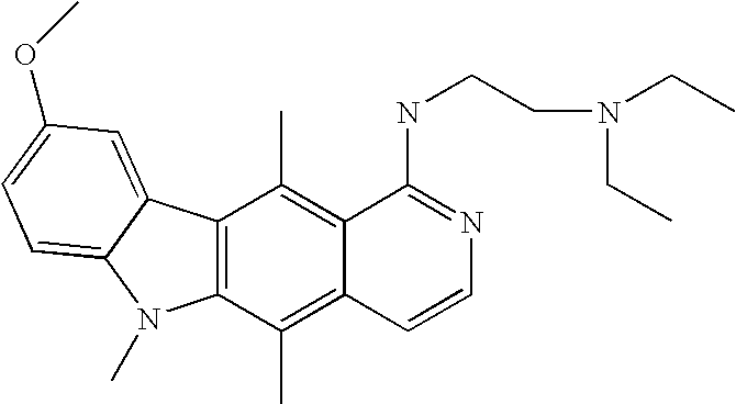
C12=C(C(C)=C3C(=C1C)C(NCCN(CC)CC)=NC=C3)N(C)C1=CC=C(OC)C=C21
